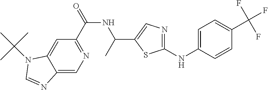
C1(C(=O)NC(C)C2=CN=C(NC3=CC=C(C(F)(F)F)C=C3)S2)=NC=C2C(=C1)N(C(C)(C)C)C=N2
